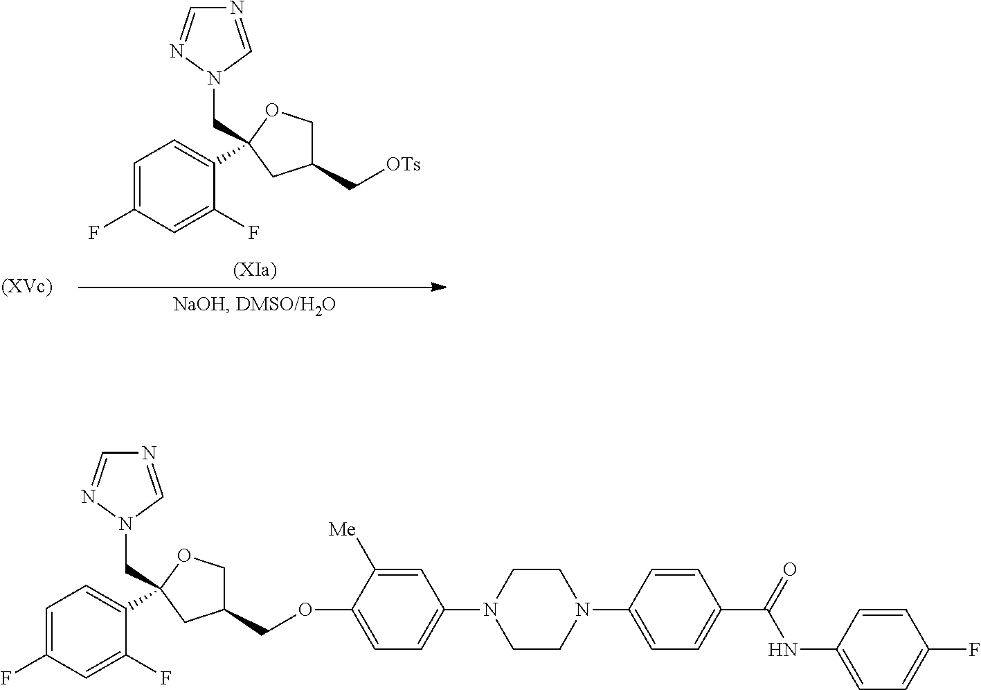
N1(C2=CC=C(OCC3COC(CN4C=NC=N4)(C4=CC=C(F)C=C4F)C3)C([Me])=C2)CCN(C2=CC=C(C(=O)NC3=CC=C(F)C=C3)C=C2)CC1.[OTs]CC1COC(CN2C=NC=N2)(C2=CC=C(F)C=C2F)C1
